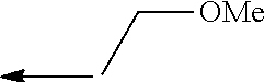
[OMe]CC
